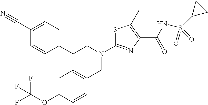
S1C(N(CCC2=CC=C(C#N)C=C2)CC2=CC=C(OC(F)(F)F)C=C2)=NC(C(NS(C2CC2)(=O)=O)=O)=C1C
